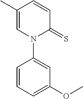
C1=CC(C)=CN(C2=CC(OC)=CC=C2)C1=S
